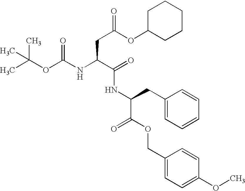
C(OC(=O)NC(C(=O)NC(CC1=CC=CC=C1)C(OCC1=CC=C(OC)C=C1)=O)CC(OC1CCCCC1)=O)(C)(C)C
